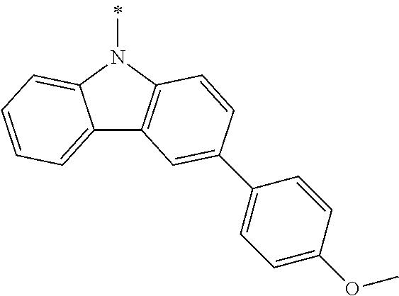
C12=CC=CC=C1N(C)C1=C2C=C(C2=CC=C(OC)C=C2)C=C1
